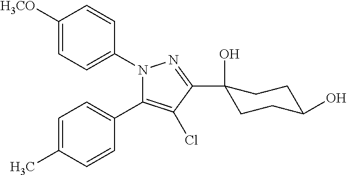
C1([H3CO])=CC=C(N2C(C3=CC=C(C)C=C3)=C(Cl)C(C3(O)CCC(O)CC3)=N2)C=C1
